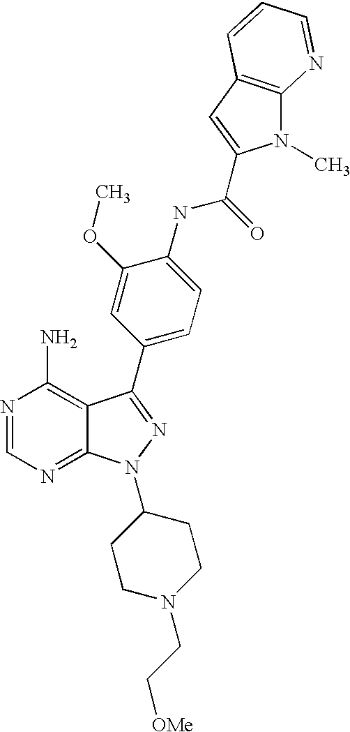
N1=CN=C2C(=C1N)C(C1=CC=C(NC(=O)C3=CC4=C(N3C)N=CC=C4)C(OC)=C1)=NN2C1CCN(CC[OMe])CC1
